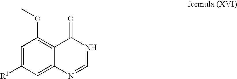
C1=C([R1])C=C2C(=C1OC)C(=O)NC=N2
